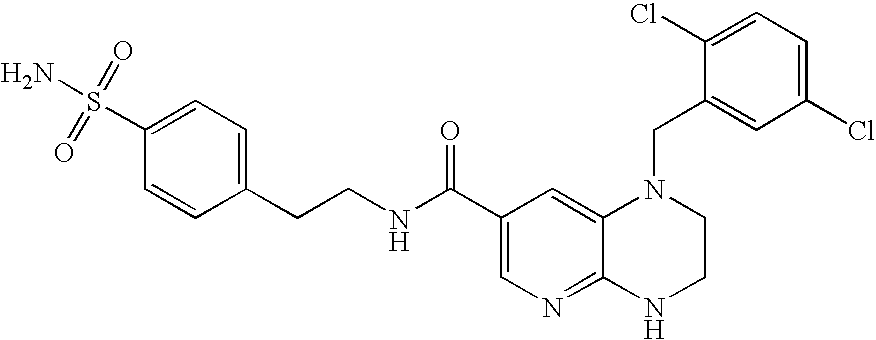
C12=NC=C(C(NCCC3=CC=C(S(=O)(N)=O)C=C3)=O)C=C1N(CC1=CC(Cl)=CC=C1Cl)CCN2
